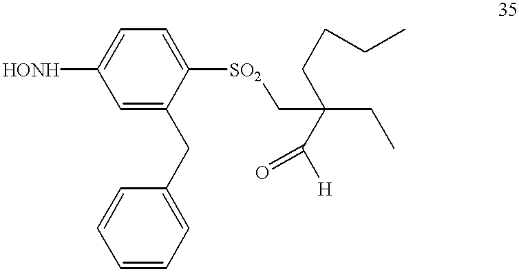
C1=C([HONH])C=C(CC2=CC=CC=C2)C([SO2]CC(CC)(CCCC)C([H])=O)=C1
